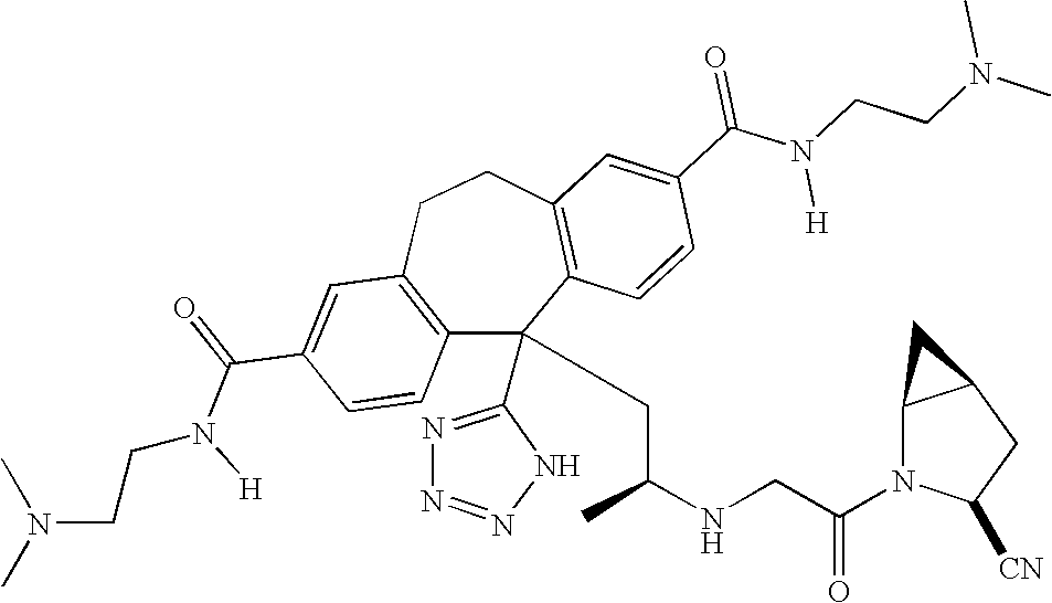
C1(C(=O)N(CCN(C)C)[H])=CC2=C(C=C1)C(C1=NN=NN1)(CC(NCC(N1C([CN])CC3C1C3)=O)C)C1=C(CC2)C=C(C(N(CCN(C)C)[H])=O)C=C1
